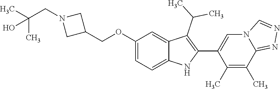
C(OC1=CC=C2C(=C1)C(C(C)C)=C(C1=CN3C(=NN=C3)C(C)=C1C)N2)C1CN(CC(C)(C)O)C1
